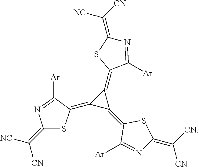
C1(=C([NC])[CN])SC(=C2C(=C3C([Ar])=NC(=C([CN])[CN])S3)C2=C2C([Ar])=NC(=C([CN])[NC])S2)C([Ar])=N1
